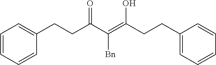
C(=C(C(=O)CCC1=CC=CC=C1)[Bn])(CCC1=CC=CC=C1)O
